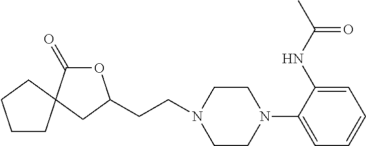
O1C(=O)C2(CC1CCN1CCN(C3=CC=CC=C3NC(C)=O)CC1)CCCC2
